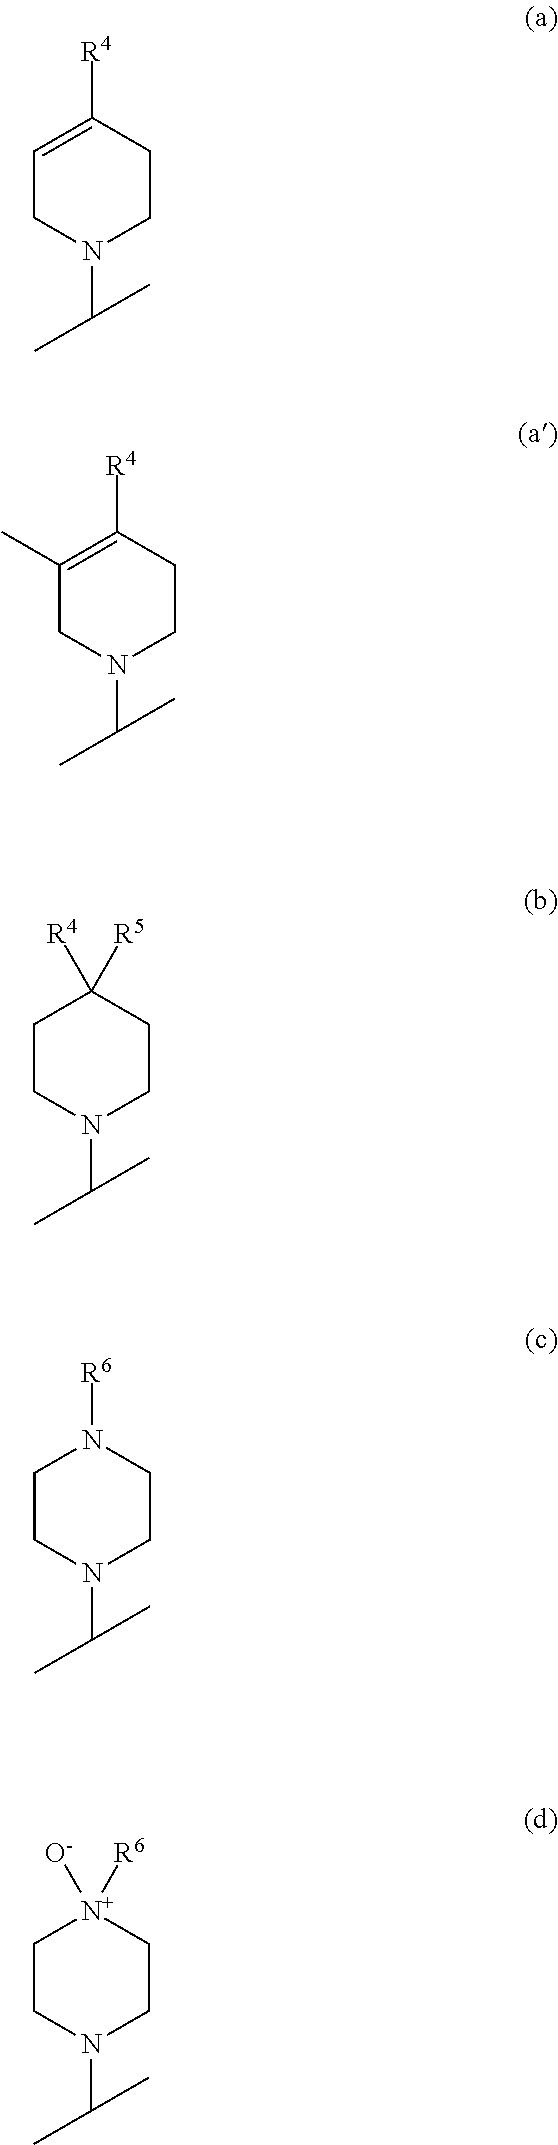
C1=C([R4])CCN(C(C)C)C1.C1(C)=C([R4])CCN(C(C)C)C1.C1CN(C(C)C)CCC1([R4])[R5].C1CN(C(C)C)CCN1[R6].C1CN(C(C)C)CC[N+]1([O-])[R6]
